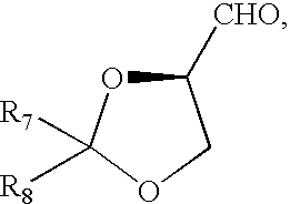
O1C([CHO])COC1([R8])[R7]
